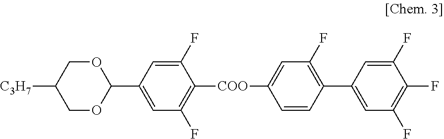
[C3H7]C1COC(C2=CC(F)=C([COO]C3=CC(F)=C(C4=CC(F)=C(F)C(F)=C4)C=C3)C(F)=C2)OC1
